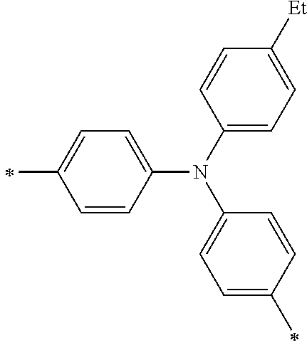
C1(C)=CC=C(N(C2=CC=C(C)C=C2)C2=CC=C([Et])C=C2)C=C1
